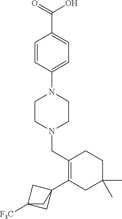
C1(C23CC([F3C])(C2)C3)=C(CN2CCN(C3=CC=C(C(=O)O)C=C3)CC2)CCC(C)(C)C1
